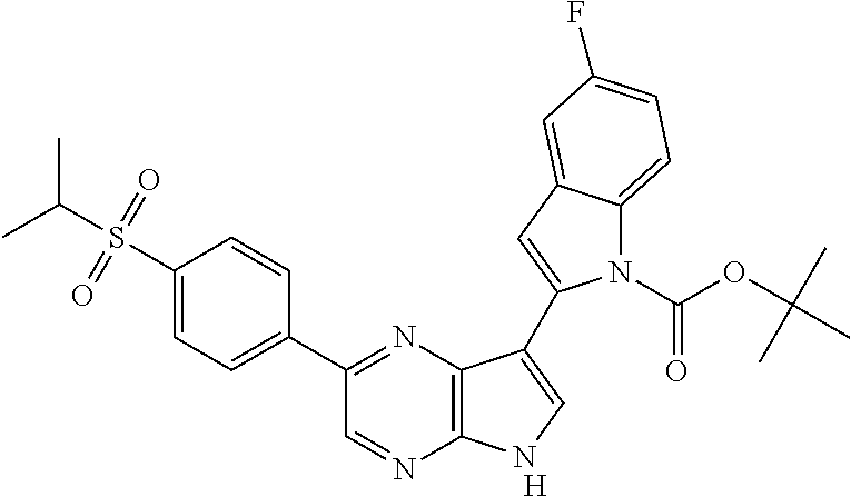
[H].C1(C2=NC3=C(N=C2)NC=C3C2=CC3=CC(F)=CC=C3N2C(OC(C)(C)C)=O)=CC=C(S(C(C)C)(=O)=O)C=C1
